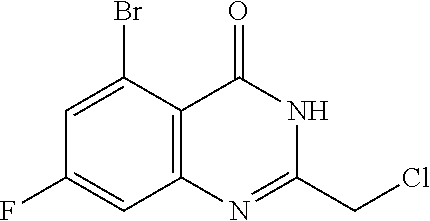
N1=C(CCl)NC(=O)C2=C1C=C(F)C=C2Br
